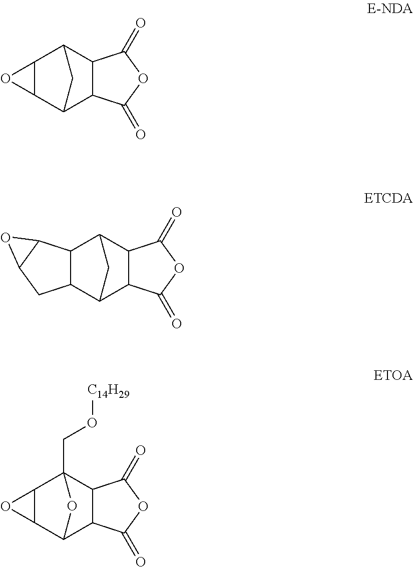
C12C3C4C(C(C1O2)C3)C(=O)OC4=O.C12C3C4C(C(C1C1C(C2)O1)C3)C(=O)OC4=O.C12C3C4C(C(CO[C14H29])(C1O2)O3)C(=O)OC4=O
